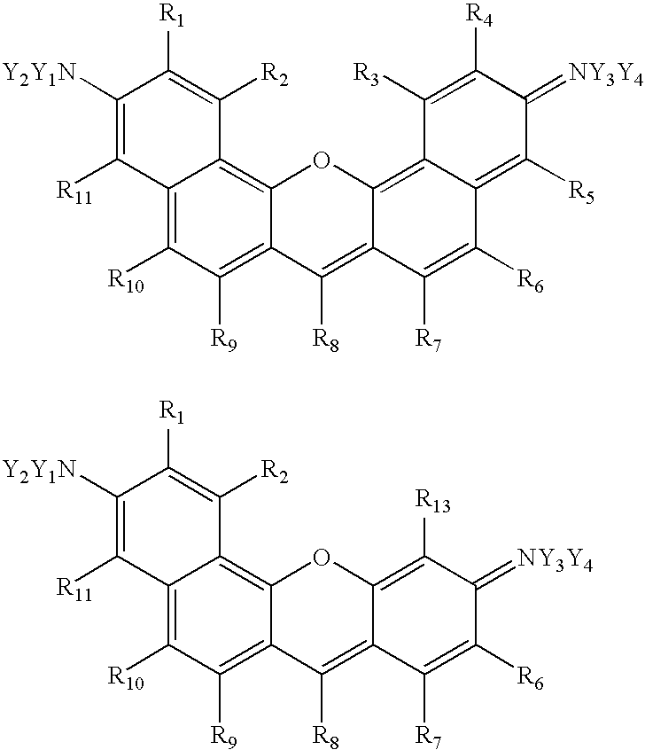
C1([R9])=C2C(=C3C(=C1[R10])C([R11])=C([Y2Y1N])C([R1])=C3[R2])OC1=C3C(=C([R5])C(=[NY3Y4])C([R4])=C3[R3])C([R6])=C([R7])C1=C2[R8].C1([R9])=C2C(=C3C(=C1[R10])C([R11])=C([Y2Y1N])C([R1])=C3[R2])OC1=C([R13])C(=[NY3Y4])C([R6])=C([R7])C1=C2[R8]
